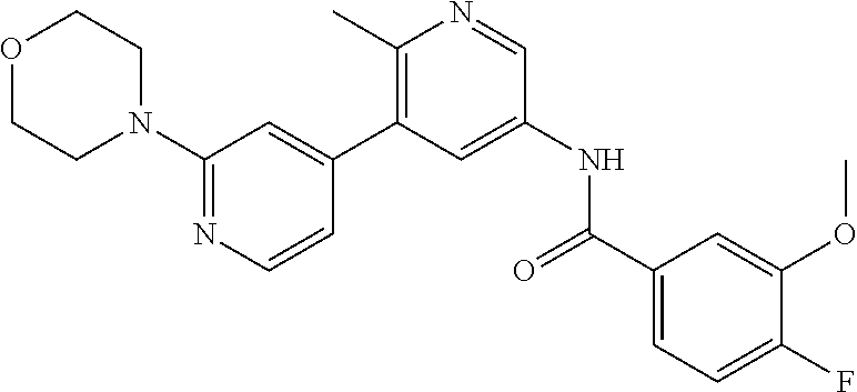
O1CCN(C2=NC=CC(C3=C(C)N=CC(NC(C4=CC=C(F)C(OC)=C4)=O)=C3)=C2)CC1
